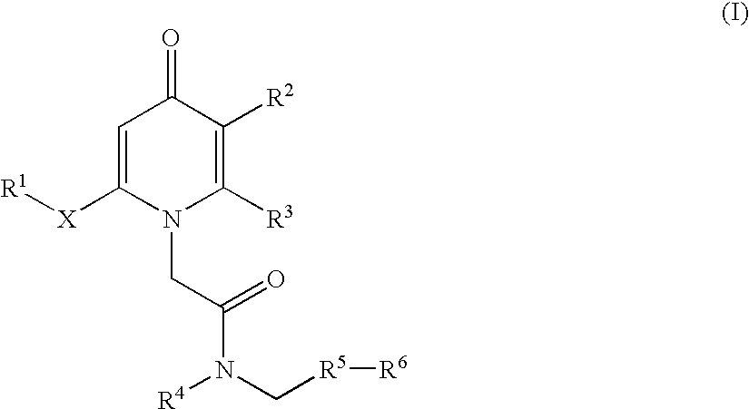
[R1][X]C1=CC(=O)C([R2])=C([R3])N1CC(N(C[R5][R6])[R4])=O
